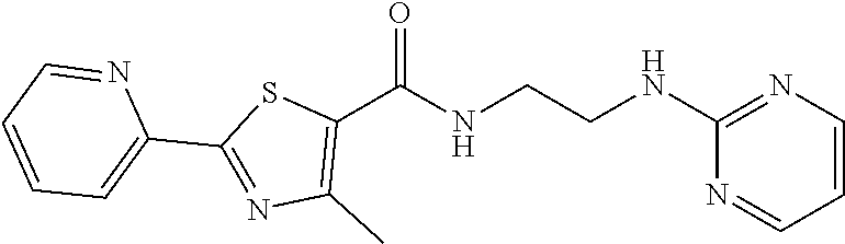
C1(C(NCCNC2=NC=CC=N2)=O)=C(C)N=C(C2=CC=CC=N2)S1
